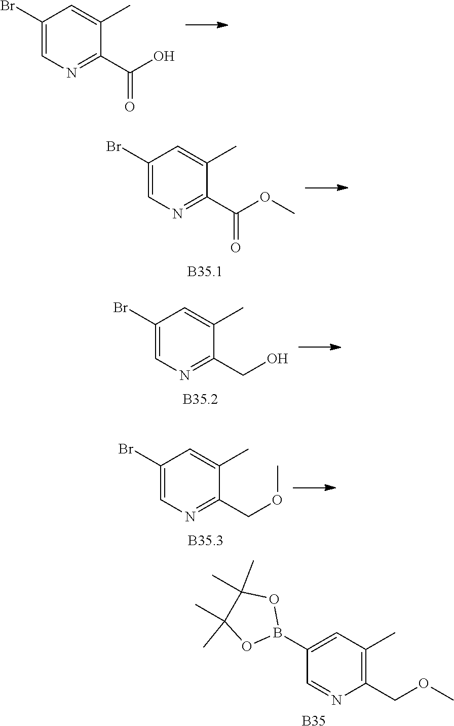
C1(Br)=CN=C(C(O)=O)C(C)=C1.C1(Br)=CN=C(C(OC)=O)C(C)=C1.C1(Br)=CN=C(CO)C(C)=C1.C1(Br)=CN=C(COC)C(C)=C1.C1(B2OC(C)(C)C(C)(C)O2)=CC(C)=C(COC)N=C1.[B35]
